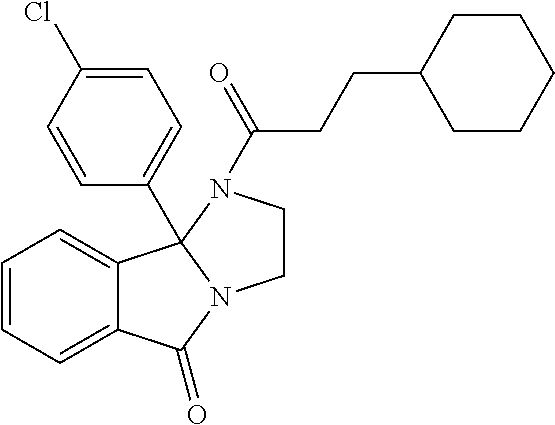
C12=CC=CC=C1C1(C3=CC=C(Cl)C=C3)N(C2=O)CCN1C(CCC1CCCCC1)=O
